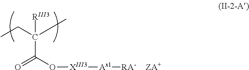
C(C(O[XIII3][Ax1][RA-])=O)(CC)(C)[RIII3]
